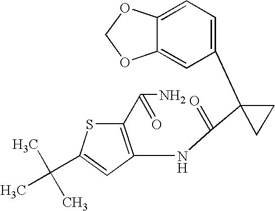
C1=C2C(=CC(C3(C(=O)NC4=C(C(N)=O)SC(C(C)(C)C)=C4)CC3)=C1)OCO2
